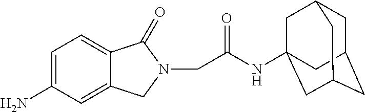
C1C2CC3CC(NC(CN4C(=O)C5=CC=C(N)C=C5C4)=O)(CC1C3)C2
